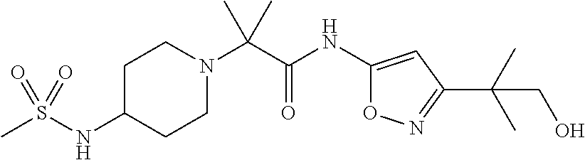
C(N1CCC(NS(C)(=O)=O)CC1)(C(=O)NC1=CC(C(C)(C)CO)=NO1)(C)C
